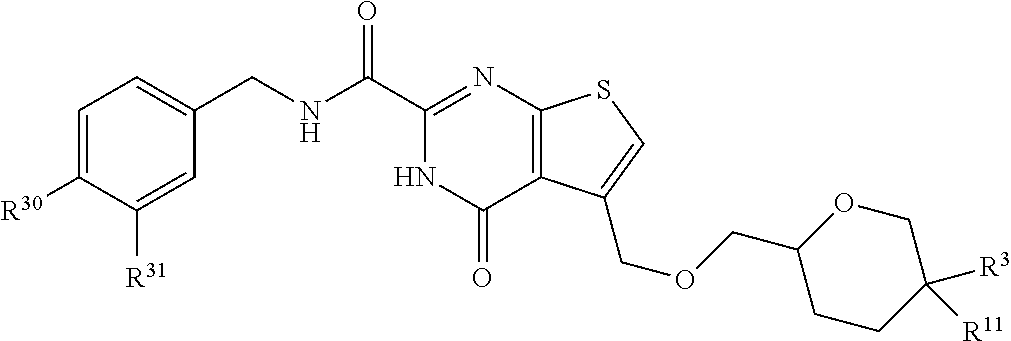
C1=C([R30])C([R31])=CC(CNC(C2=NC3=C(C(=O)N2)C(COCC2CCC([R11])([R3])CO2)=CS3)=O)=C1
